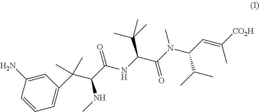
NC1=CC(C(C(C(NC(C(N(C(C=C([CO2H])C)C(C)C)C)=O)C(C)(C)C)=O)NC)(C)C)=CC=C1
